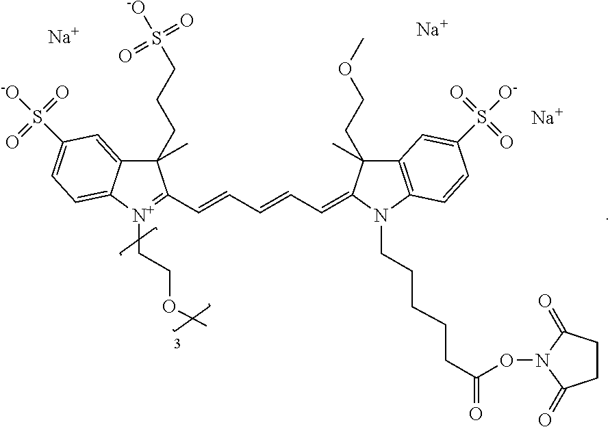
C12=CC(S(=O)(=O)[-O])=CC=C1[N+](CCOC)=C(C=CC=CC=C1N(CCCCCC(=O)ON3C(=O)CCC3=O)C3=C(C=C(S(=O)(=O)[O-])C=C3)C1(CCOC)C)C2(CCCS([-O])(=O)=O)C.[Na].[Na].[Na]
